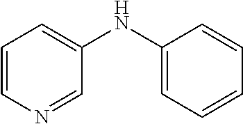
C1=CN=CC(NC2=CC=CC=C2)=C1
